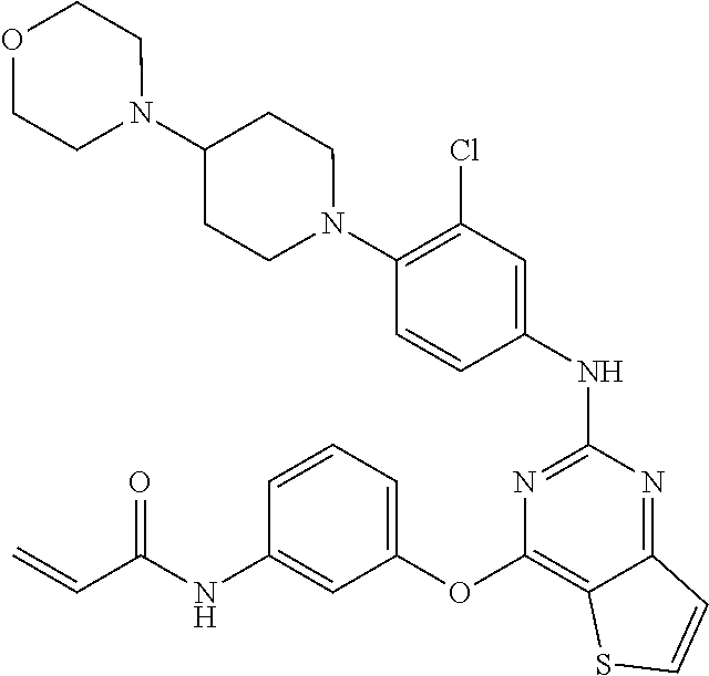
N1(C2=C(Cl)C=C(NC3=NC(OC4=CC=CC(NC(C=C)=O)=C4)=C4C(=N3)C=CS4)C=C2)CCC(N2CCOCC2)CC1
